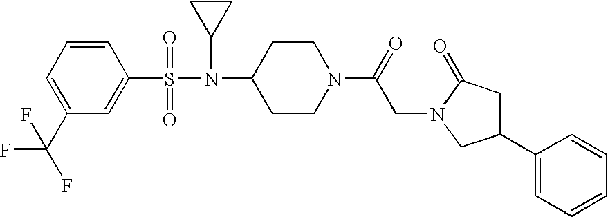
C1=CC=C(C(F)(F)F)C=C1S(=O)(=O)N(C1CC1)C1CCN(C(=O)CN2C(=O)CC(C3=CC=CC=C3)C2)CC1
